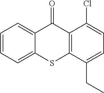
C1=CC=C2C(=C1)C(=O)C1=C(S2)C(CC)=CC=C1Cl
